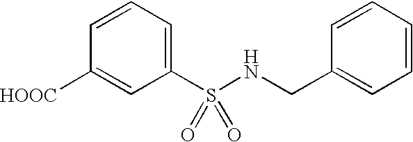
[HOOC]C1=CC(S(NCC2=CC=CC=C2)(=O)=O)=CC=C1
